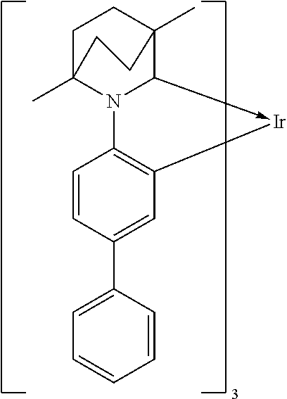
C1C2(C)N3C(->[Ir]C4=C3C=CC(C3=CC=CC=C3)=C4)C(C)(C1)CC2
